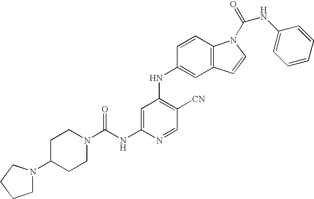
N1(C(NC2=CC(NC3=CC4=C(C=C3)N(C(=O)NC3=CC=CC=C3)C=C4)=C([CN])C=N2)=O)CCC(N2CCCC2)CC1
